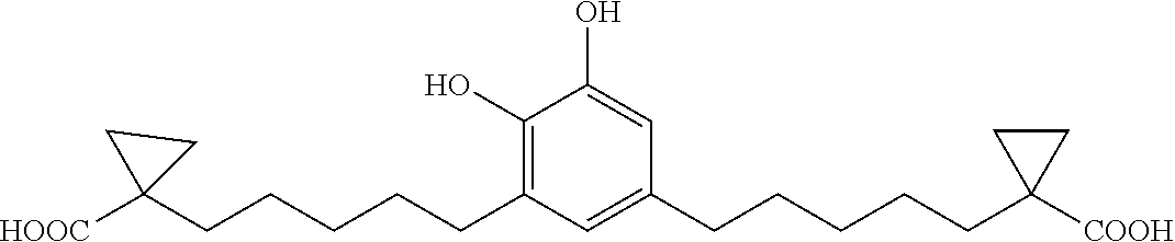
C1(CCCCCC2([HOOC])CC2)=C(O)C(O)=CC(CCCCCC2([COOH])CC2)=C1
